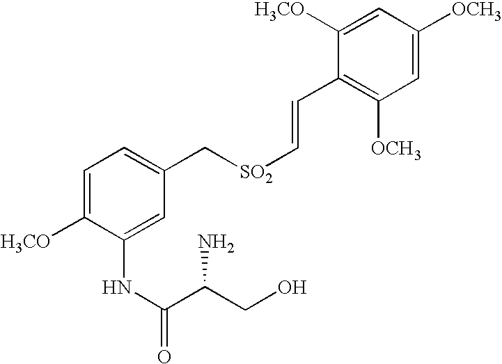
C1=C([H3CO])C(NC(=O)C(CO)N)=CC(C[SO2]C=CC2=C([OCH3])C=C([OCH3])C=C2[H3CO])=C1
